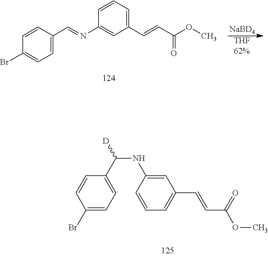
C1=CC(N=CC2=CC=C(Br)C=C2)=CC(C=CC(OC)=O)=C1.[NaBD4].[THF62%].C1=CC(Br)=CC=C1C(NC1=CC(C=CC(OC)=O)=CC=C1)[D]
